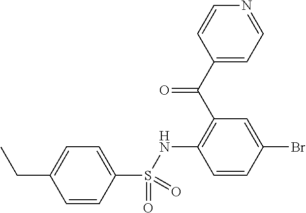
C(C1=CC=C(S(=O)(=O)NC2=C(C(=O)C3=CC=NC=C3)C=C(Br)C=C2)C=C1)C
